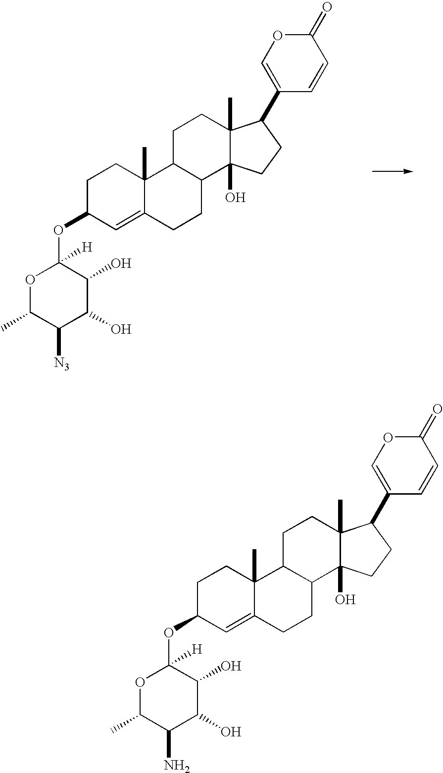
C1(C2C3(C)C(O)(CC2)C2C(CC3)C3(C)C(=CC(OC4([H])OC(C)C([N3])C(O)C4O)CC3)CC2)=COC(=O)C=C1.C1(C2C3(C)C(O)(CC2)C2C(CC3)C3(C)C(=CC(OC4([H])OC(C)C(N)C(O)C4O)CC3)CC2)=COC(=O)C=C1
